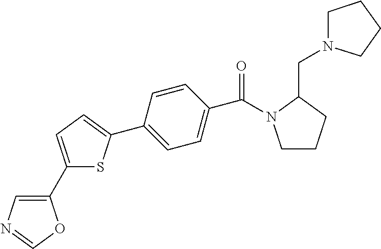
C1(C2=CN=CO2)=CC=C(C2=CC=C(C(=O)N3CCCC3CN3CCCC3)C=C2)S1
